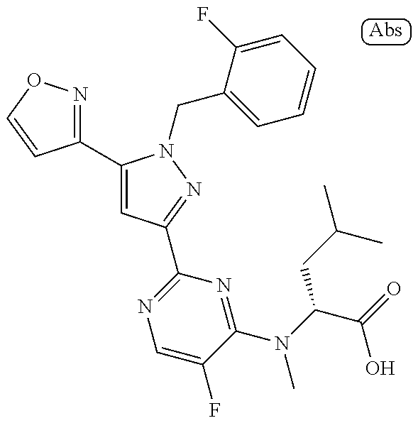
C1(C2=CC(C3=NC=C(F)C(N(C)C(C(O)=O)CC(C)C)=N3)=NN2CC2=CC=CC=C2F)=NOC=C1
